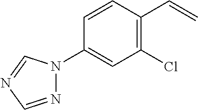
N1(C2=CC(Cl)=C(C=C)C=C2)N=CN=C1
